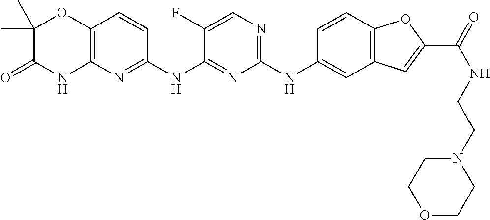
N1=C(NC2=NC(NC3=CC4=C(C=C3)OC(C(=O)NCCN3CCOCC3)=C4)=NC=C2F)C=CC2=C1NC(=O)C(C)(C)O2
